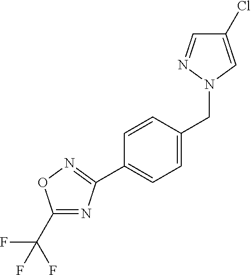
C1(C(F)(F)F)=NC(C2=CC=C(CN3C=C(Cl)C=N3)C=C2)=NO1
